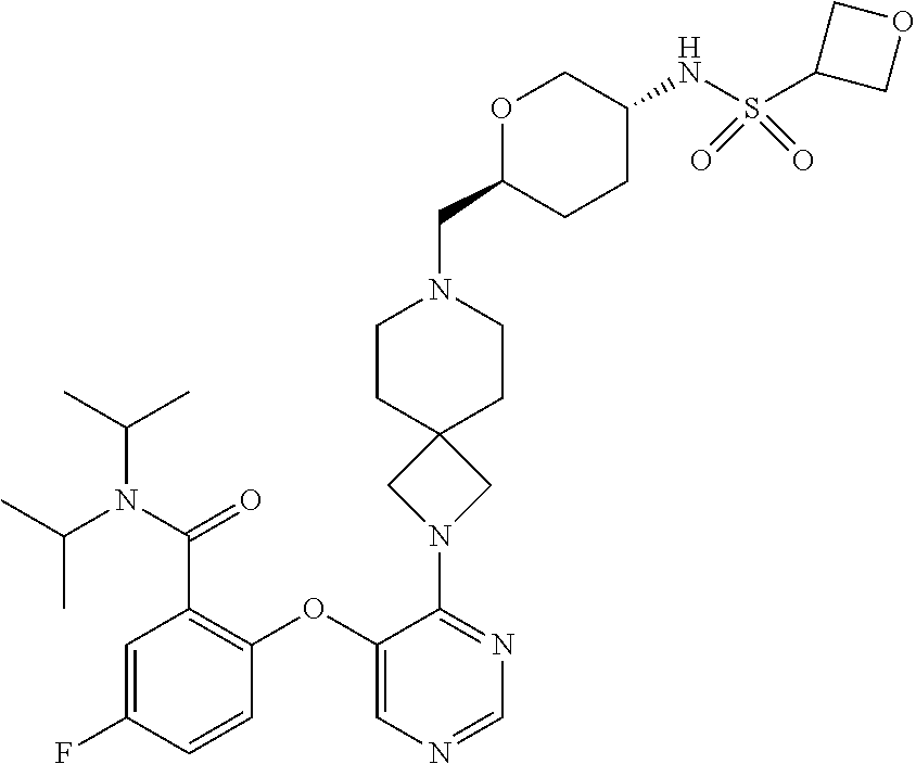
C1=C(F)C=CC(OC2=CN=CN=C2N2CC3(C2)CCN(CC2CCC(NS(C4COC4)(=O)=O)CO2)CC3)=C1C(N(C(C)C)C(C)C)=O
